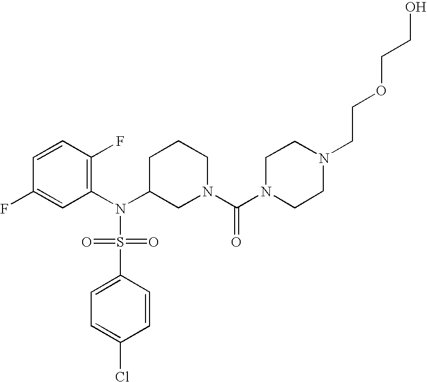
C1=CC(F)=C(N(C2CN(C(=O)N3CCN(CCOCCO)CC3)CCC2)S(=O)(=O)C2=CC=C(Cl)C=C2)C=C1F
